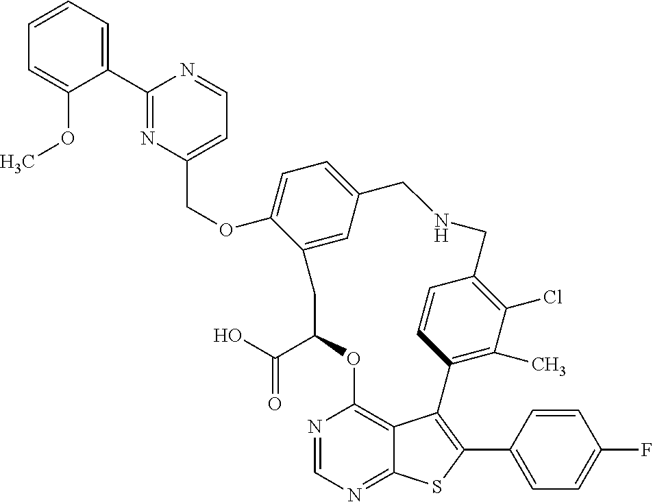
C1(C2=NC(COC3=CC=C4C=C3CC(C(O)=O)OC3=C5C(=NC=N3)SC(C3=CC=C(F)C=C3)=C5C3=C(C)C(Cl)=C(C=C3)CNC4)=CC=N2)=CC=CC=C1OC
